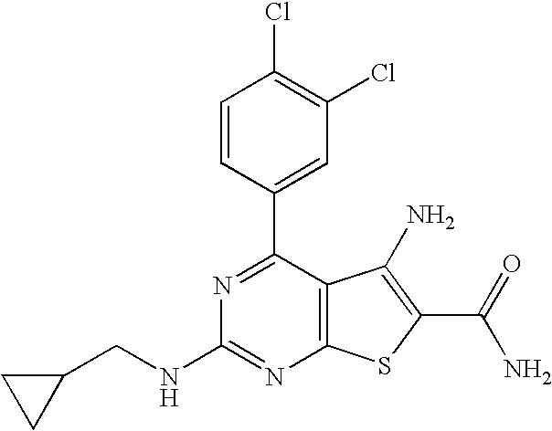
C1=CC(C2=NC(NCC3CC3)=NC3=C2C(N)=C(C(N)=O)S3)=CC(Cl)=C1Cl
